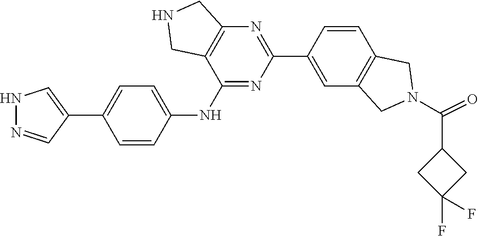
O=C(N1CC2=C(C=CC(C3=NC4=C(C(NC5=CC=C(C6=CNN=C6)C=C5)=N3)CNC4)=C2)C1)C1CC(F)(F)C1
